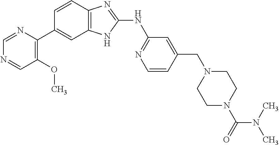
C1=NC(C2=CC3=C(C=C2)N=C(NC2=NC=CC(CN4CCN(C(=O)N(C)C)CC4)=C2)N3)=C(OC)C=N1
